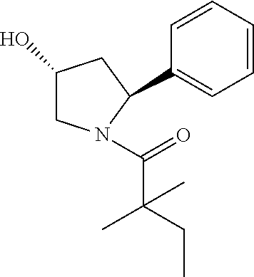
C1(O)CN(C(=O)C(C)(CC)C)C(C2=CC=CC=C2)C1
